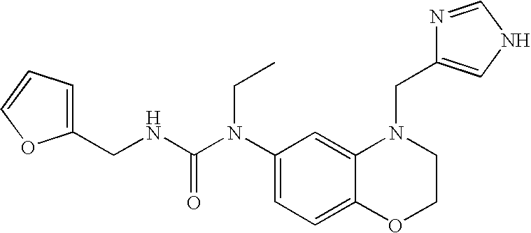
C1(N(C(NCC2=CC=CO2)=O)CC)=CC=C2C(=C1)N(CC1=CNC=N1)CCO2
